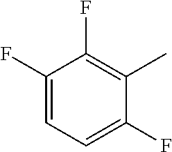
C1(F)=CC=C(F)C(C)=C1F
